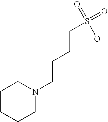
C1CCCN(CCCCS(=O)(=O)O)C1
